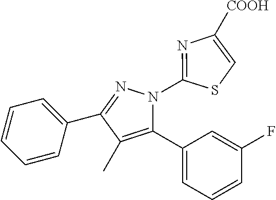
C1=CC=C(C2=NN(C3=NC([COOH])=CS3)C(C3=CC=CC(F)=C3)=C2C)C=C1
